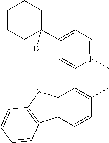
C1=N(C)C(C2=C(C)C=CC3=C2[X]C2=C3C=CC=C2)=CC(C2([D])CCCCC2)=C1
